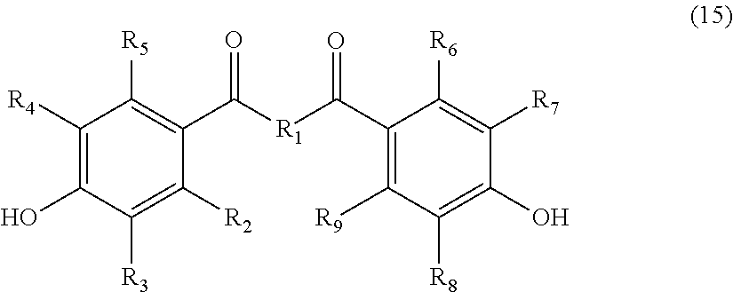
C1(C([R1]C(C2=C([R9])C([R8])=C(O)C([R7])=C2[R6])=O)=O)=C([R5])C([R4])=C(O)C([R3])=C1[R2]
